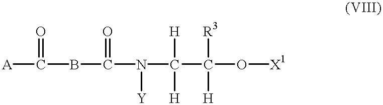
[A]C(=O)BC(=O)N([Y])C([H])([H])C([H])([R3])O[X1]
